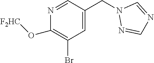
C1(O[F2HC])=C(Br)C=C(CN2N=CN=C2)C=N1
